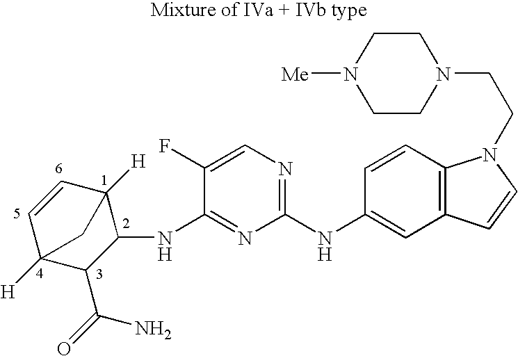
C1=CC2([H])C(NC3=NC(NC4=CC5=C(C=C4)N(CCN4CCN([Me])CC4)C=C5)=NC=C3F)C(C(=O)N)C1([H])C2
